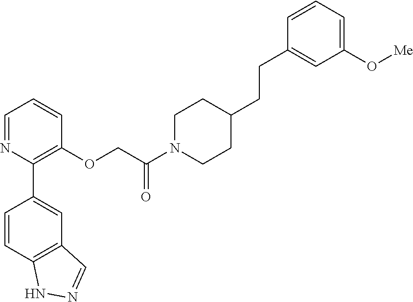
C1=NC(C2=CC3=C(C=C2)NN=C3)=C(OCC(N2CCC(CCC3=CC(O[Me])=CC=C3)CC2)=O)C=C1
